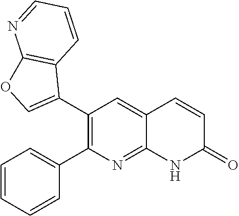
C1(C2=C(C3=CC=CC=C3)N=C3C(=C2)C=CC(=O)N3)=COC2=C1C=CC=N2
